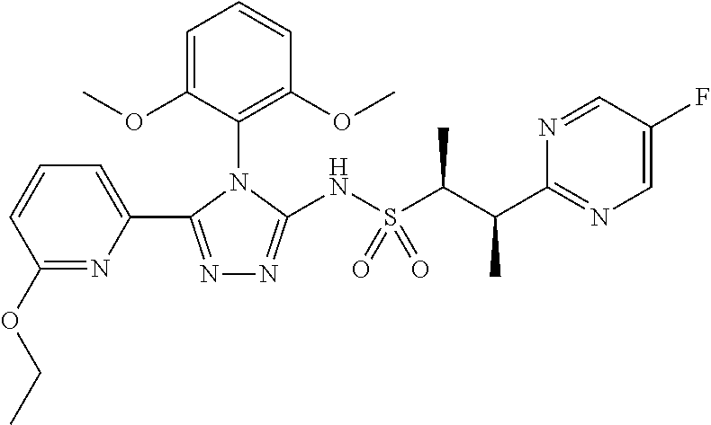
N1=C(C2=CC=CC(OCC)=N2)N(C2=C(OC)C=CC=C2OC)C(NS(C(C(C2=NC=C(F)C=N2)C)C)(=O)=O)=N1
